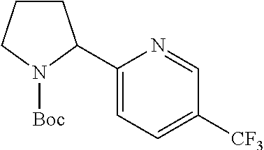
C1CCN([Boc])C1C1=CC=C([CF3])C=N1
